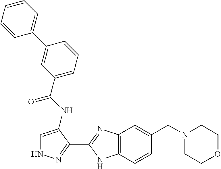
C12=C(C=CC(CN3CCOCC3)=C1)NC(C1=NNC=C1NC(=O)C1=CC=CC(C3=CC=CC=C3)=C1)=N2
